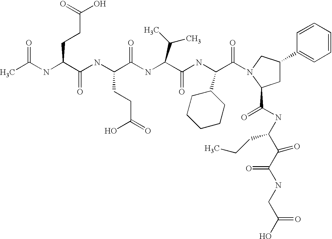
CC(NC(C(=O)NC(CCC(O)=O)C(=O)NC(C(=O)NC(C1CCCCC1)C(=O)N1CC(C2=CC=CC=C2)CC1C(=O)NC(CCC)C(=O)C(=O)NCC(=O)O)C(C)C)CCC(=O)O)=O
